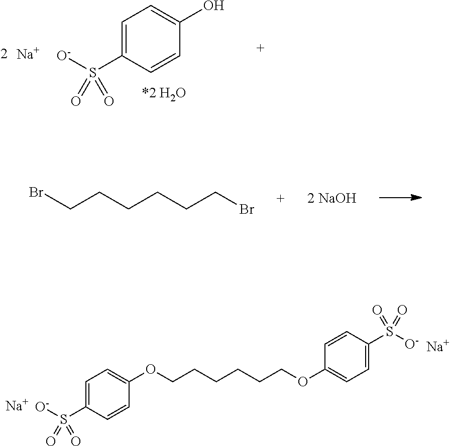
C1=C(S([O-])(=O)=O)C=CC(O)=C1.[Na].BrCCCCCCBr.C1=C(S([O-])(=O)=O)C=CC(OCCCCCCOC2=CC=C(S([O-])(=O)=O)C=C2)=C1.[Na].[Na]
